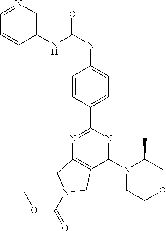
C1(C2=NC3=C(C(N4CCOCC4C)=N2)CN(C(=O)OCC)C3)=CC=C(NC(NC2=CN=CC=C2)=O)C=C1
